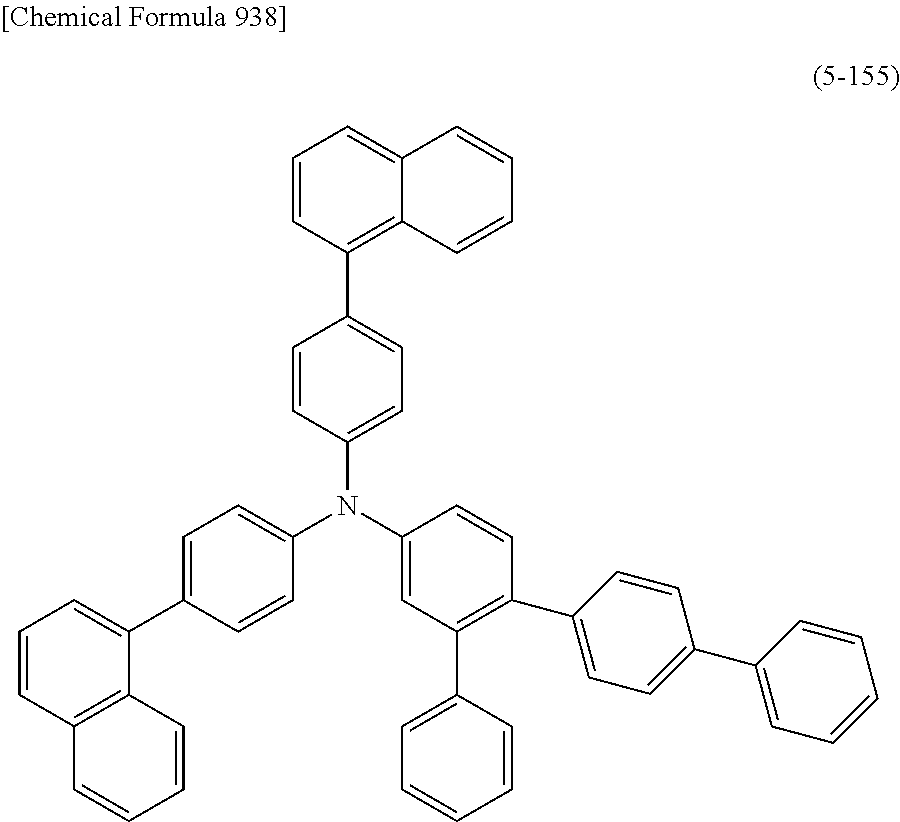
C1=CC2=C(C(C3=CC=C(N(C4=CC(C5=CC=CC=C5)=C(C5=CC=C(C6=CC=CC=C6)C=C5)C=C4)C4=CC=C(C5=C6C(=CC=C5)C=CC=C6)C=C4)C=C3)=C1)C=CC=C2
